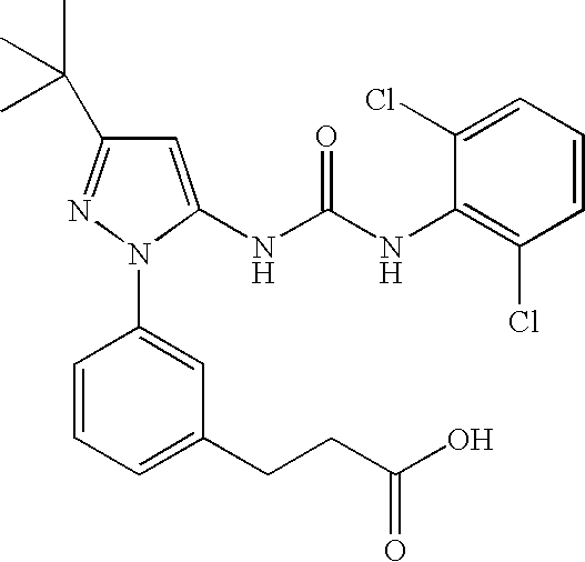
C1=CC=C(CCC(O)=O)C=C1N1C(NC(NC2=C(Cl)C=CC=C2Cl)=O)=CC(C(C)(C)C)=N1
